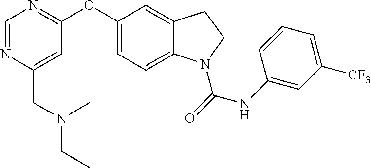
O(C1=CC=C2C(=C1)CCN2C(=O)NC1=CC([CF3])=CC=C1)C1=NC=NC(CN(CC)C)=C1
